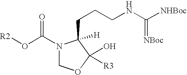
[R2]OC(N1COC(O)([R3])C1([H])CCCNC([NHBoc])=[NBoc])=O
